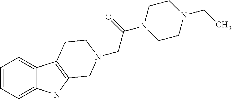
C1=CC=C2C(=C1)C1=C(N2)CN(CC(=O)N2CCN(CC)CC2)CC1
